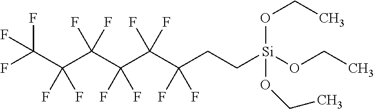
FC(C(C(C(C(C(CC[Si](OCC)(OCC)OCC)(F)F)(F)F)(F)F)(F)F)(F)F)(F)F
